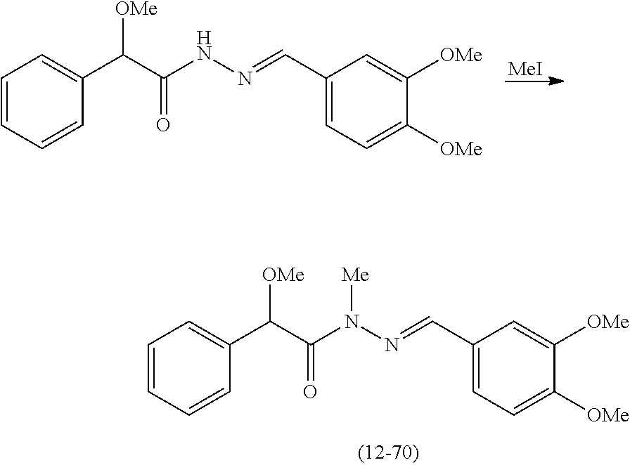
C1=CC=CC(C(C(N(N=CC2=CC=C([OMe])C([OMe])=C2)[Me])=O)[OMe])=C1.C1=CC=CC(C(C(NN=CC2=CC=C([OMe])C([OMe])=C2)=O)[OMe])=C1.[MeI]
